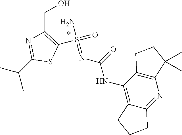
C1(S(=O)(N)=NC(NC2=C3C(=NC4=C2CCC4(C)C)CCC3)=O)=C(CO)N=C(C(C)C)S1
